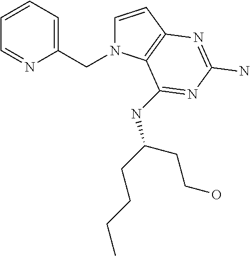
C1=CC2=C(N1CC1=CC=CC=N1)C(NC(CCCC)CCO)=NC(N)=N2
